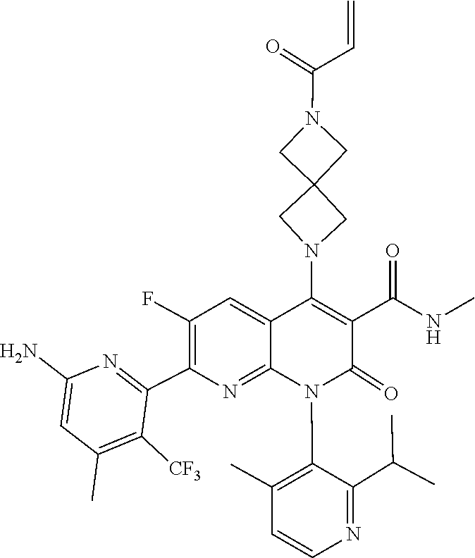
C1(N2C3=NC(C4=NC(N)=CC(C)=C4[CF3])=C(F)C=C3C(N3CC4(C3)CN(C(C=C)=O)C4)=C(C(NC)=O)C2=O)=C(C)C=CN=C1C(C)C
